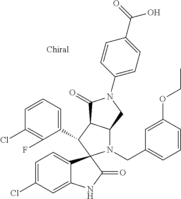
C1(C2C3C(N(CC4=CC=CC(OCC)=C4)C24C2=CC=C(Cl)C=C2NC4=O)CN(C2=CC=C(C(=O)O)C=C2)C3=O)=CC=CC(Cl)=C1F
